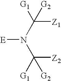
[Z1]C(N(C([Z2])([G1])[G2])[E])([G1])[G2]
